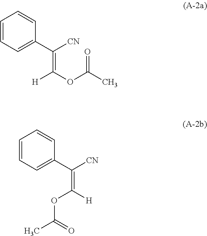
C1=CC=C(C([CN])=C(OC(C)=O)[H])C=C1.C1=CC=C(C([CN])=C([H])OC(C)=O)C=C1
